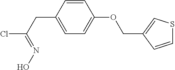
C1=CC(CC(Cl)=NO)=CC=C1OCC1=CSC=C1
